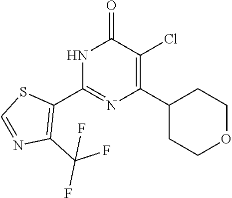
N1C(C2=C(C(F)(F)F)N=CS2)=NC(C2CCOCC2)=C(Cl)C1=O
